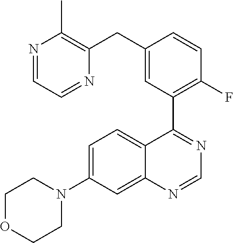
C1=C(N2CCOCC2)C=C2C(=C1)C(C1=C(F)C=CC(CC3=C(C)N=CC=N3)=C1)=NC=N2
